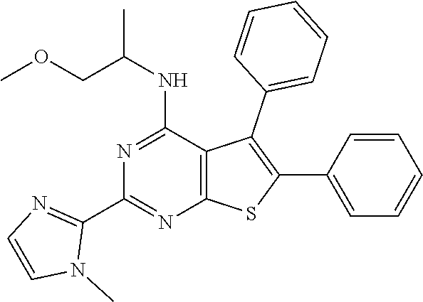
C1(C2=NC3=C(C(NC(COC)C)=N2)C(C2=CC=CC=C2)=C(C2=CC=CC=C2)S3)=NC=CN1C
